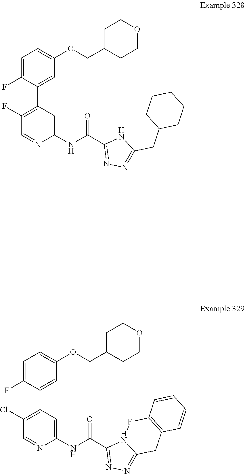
C1(Cl)=C(C2=CC(OCC3CCOCC3)=CC=C2F)C=C(NC(=O)C2=NN=C3N2FC2=C(C3)C=CC=C2)N=C1.C1(F)=C(C2=CC(OCC3CCOCC3)=CC=C2F)C=C(NC(=O)C2=NN=C(CC3CCCCC3)N2)N=C1
